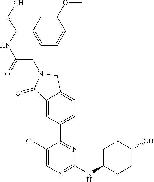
C1(Cl)=CN=C(NC2CCC(O)CC2)N=C1C1=CC=C2C(=C1)C(=O)N(CC(NC(CO)C1=CC=CC(OC)=C1)=O)C2
